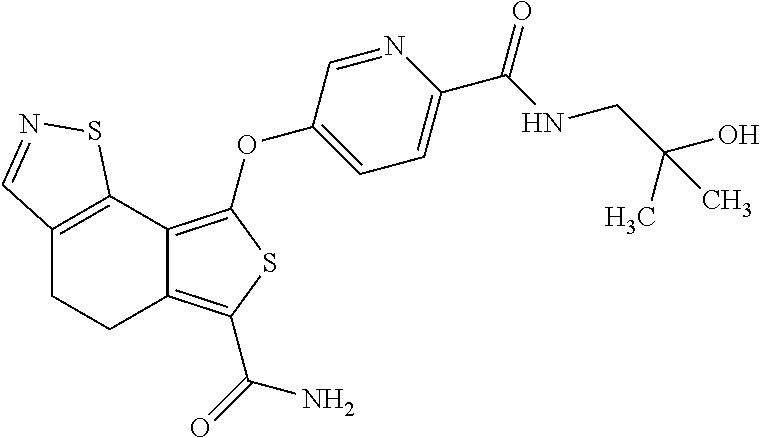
C12=C(C3=C(OC4=CC=C(C(NCC(O)(C)C)=O)N=C4)SC(C(=O)N)=C3CC1)SN=C2
